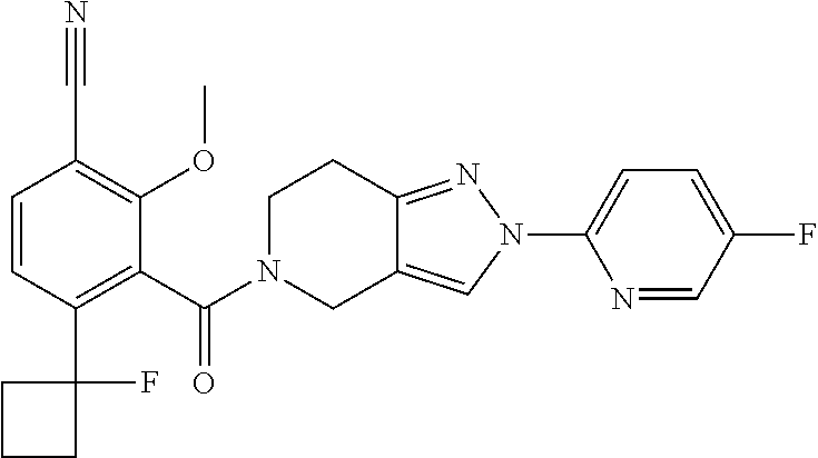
C12=NN(C3=CC=C(F)C=N3)C=C1CN(C(=O)C1=C(C3(F)CCC3)C=CC(C#N)=C1OC)CC2
